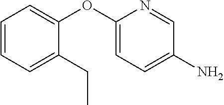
C1=C(OC2=CC=CC=C2CC)N=CC(N)=C1
